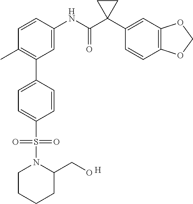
C1=C(NC(C2(C3=CC4=C(C=C3)OCO4)CC2)=O)C=CC(C)=C1C1=CC=C(S(=O)(=O)N2CCCCC2CO)C=C1.[H]
